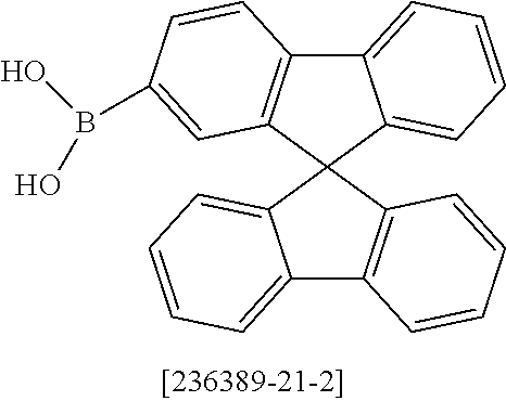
C12=CC=CC=C1C1(C3=C2C=CC(B(O)O)=C3)C2=CC=CC=C2C2=C1C=CC=C2
